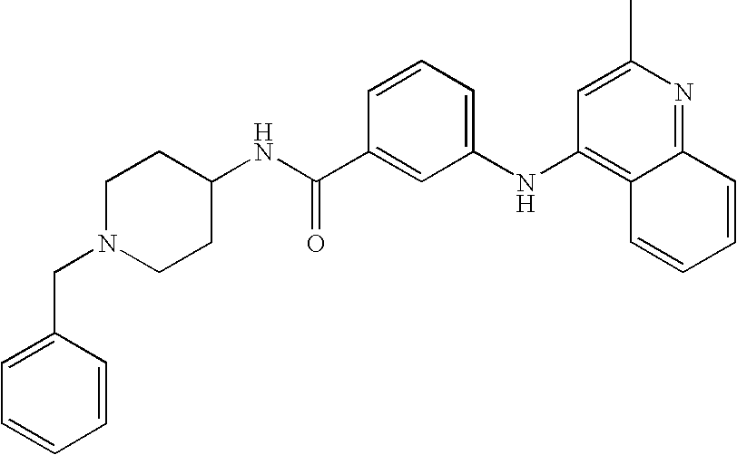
C1(CN2CCC(NC(C3=CC(NC4=C5C(=NC(C)=C4)C=CC=C5)=CC=C3)=O)CC2)=CC=CC=C1
